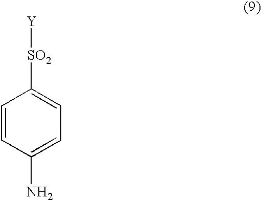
C1=CC(N)=CC=C1[SO2][Y]
